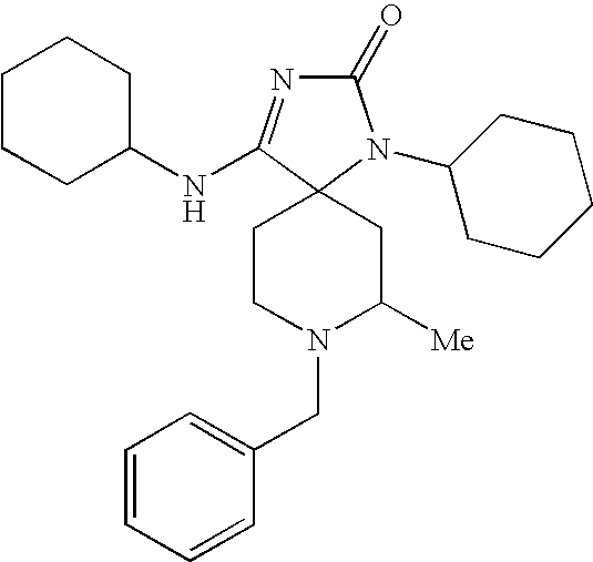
C1CN(CC2=CC=CC=C2)C([Me])CC12C(NC1CCCCC1)=NC(=O)N2C1CCCCC1
